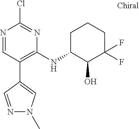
N1=CC(C2=CN(C)N=C2)=C(NC2C(O)C(F)(F)CCC2)N=C1Cl
